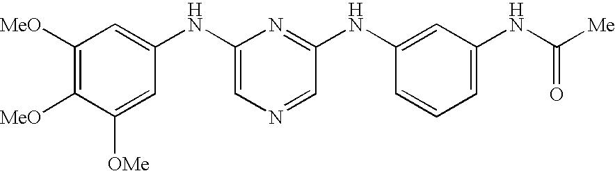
C1([MeO])=C([MeO])C([OMe])=CC(NC2=CN=CC(NC3=CC(NC(=O)[Me])=CC=C3)=N2)=C1
